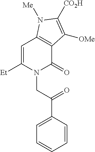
N1(CC(C2=CC=CC=C2)=O)C(=O)C2=C(C=C1[Et])N([Me])C([CO2H])=C2[OMe]
